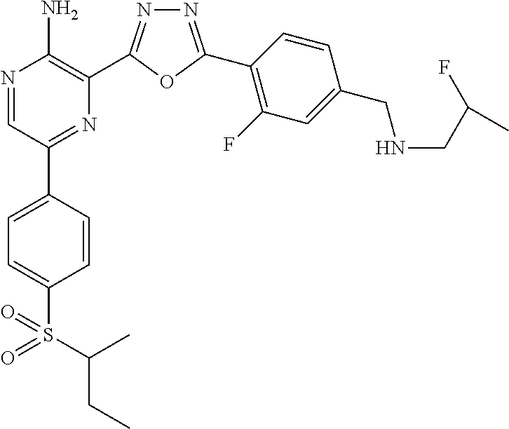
N1=C(C2=C(F)C=C(CNCC(F)C)C=C2)OC(C2=C(N)N=CC(C3=CC=C(S(=O)(=O)C(CC)C)C=C3)=N2)=N1
